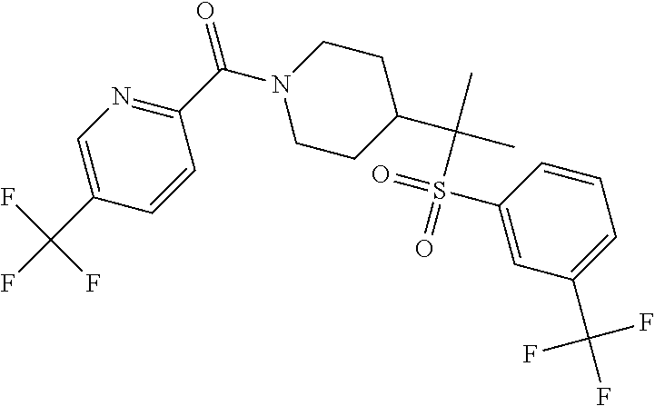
C1=C(C(F)(F)F)C=CC(C(=O)N2CCC(C(C)(C)S(=O)(=O)C3=CC(C(F)(F)F)=CC=C3)CC2)=N1
